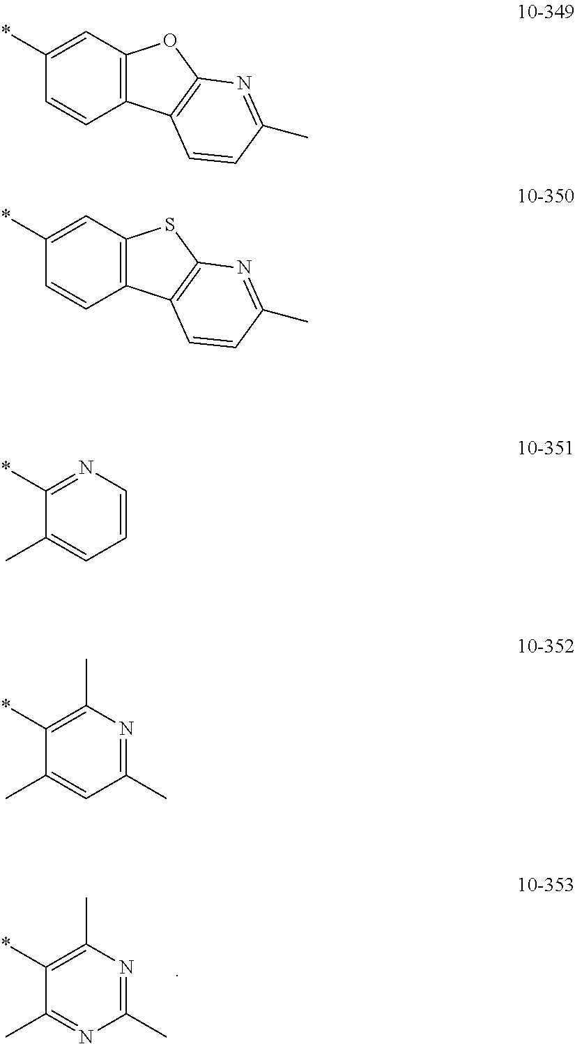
C1(C)=NC(C)=NC(C)=C1*.C1=CC2=C(C=C1*)OC1=C2C=CC(C)=N1.C1=CC2=C(C=C1*)SC1=C2C=CC(C)=N1.C1(C)=CC=CN=C1*.C1(C)=CC(C)=NC(C)=C1*
